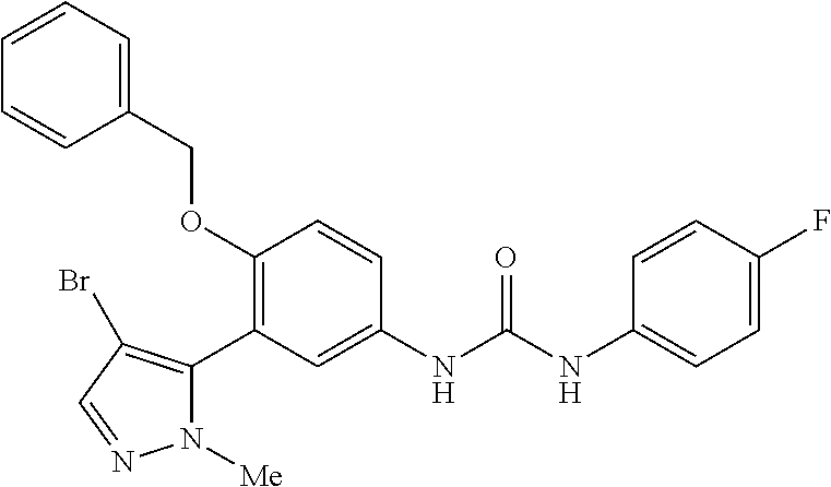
C1(OCC2=CC=CC=C2)=C(C2=C(Br)C=NN2[Me])C=C(NC(NC2=CC=C(F)C=C2)=O)C=C1
